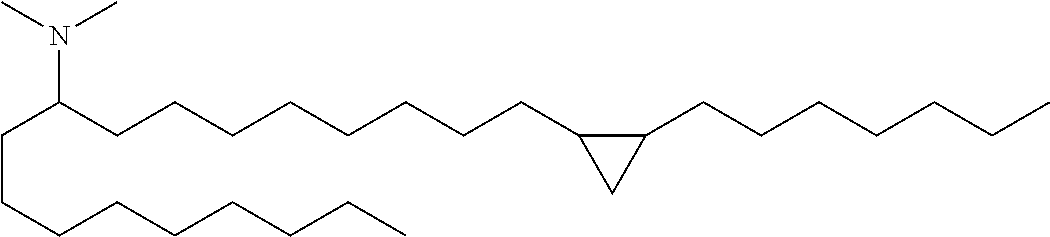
C(CCCCCCCC)C(CCCCCCCCC1CC1CCCCCCC)N(C)C
